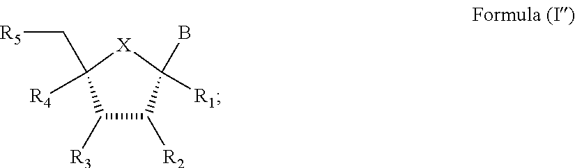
C1([R3])C([R2])C(B)([R1])[X]C1([R4])C[R5]
